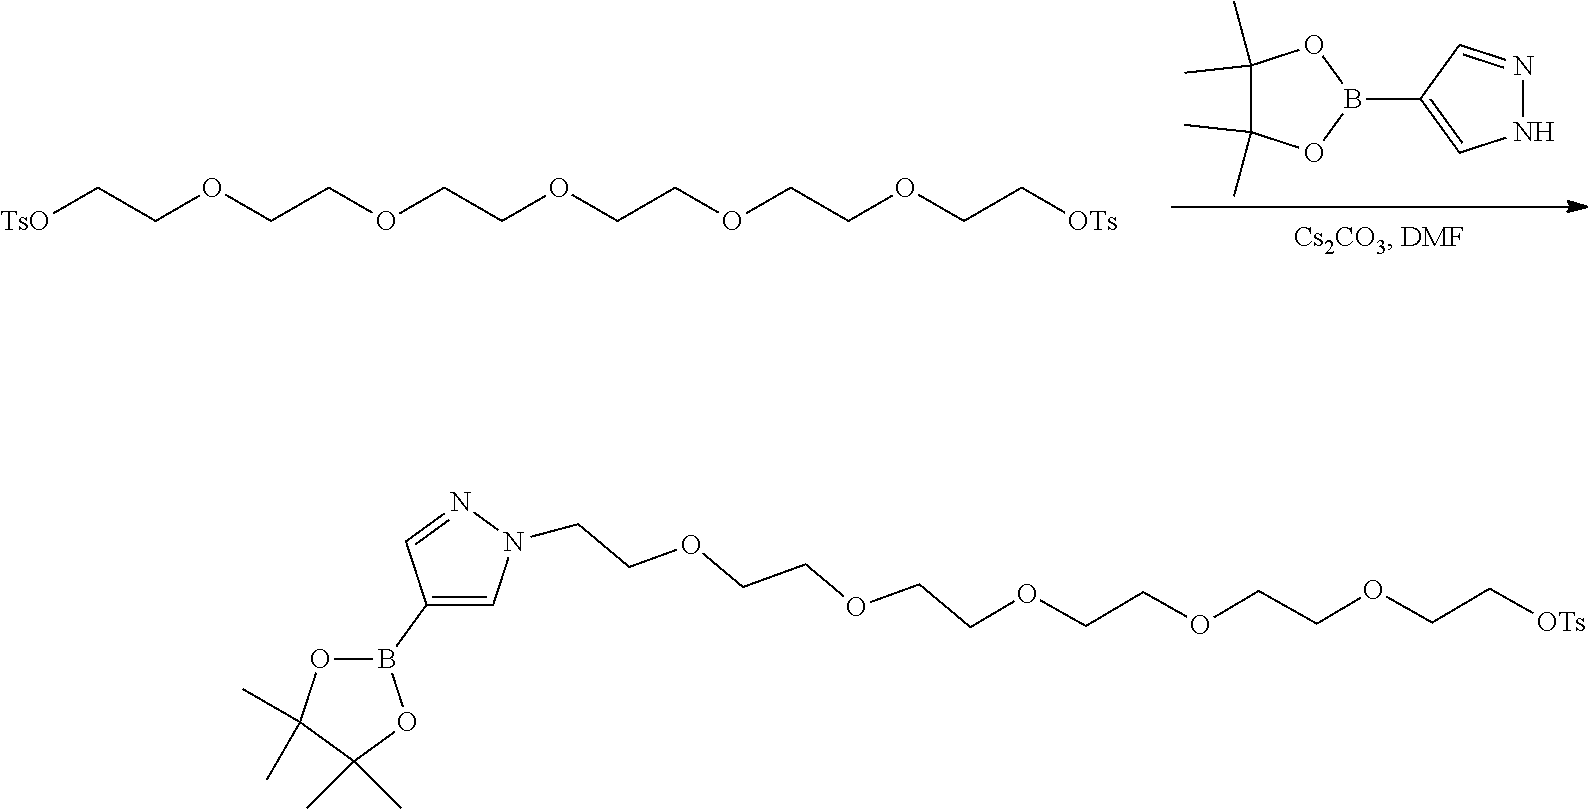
C1(C)(C)C(C)(C)OB(C2=CNN=C2)O1.[TsO]CCOCCOCCOCCOCCOCC[OTs].C1(B2OC(C)(C)C(C)(C)O2)=CN(CCOCCOCCOCCOCCOCC[OTs])N=C1
